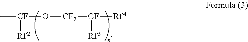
C[CF]([Rf2])O[CF2][CF]([Rf3])[Rf4]
